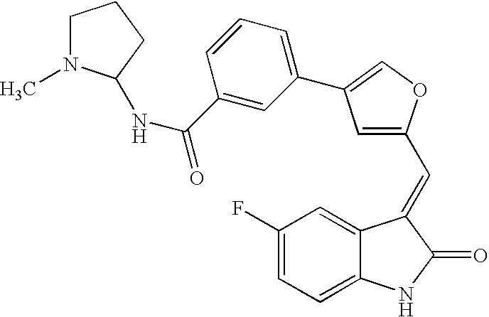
C1(F)=CC=C2C(=C1)C(=CC1=CC(C3=CC=CC(C(=O)NC4N(C)CCC4)=C3)=CO1)C(=O)N2
